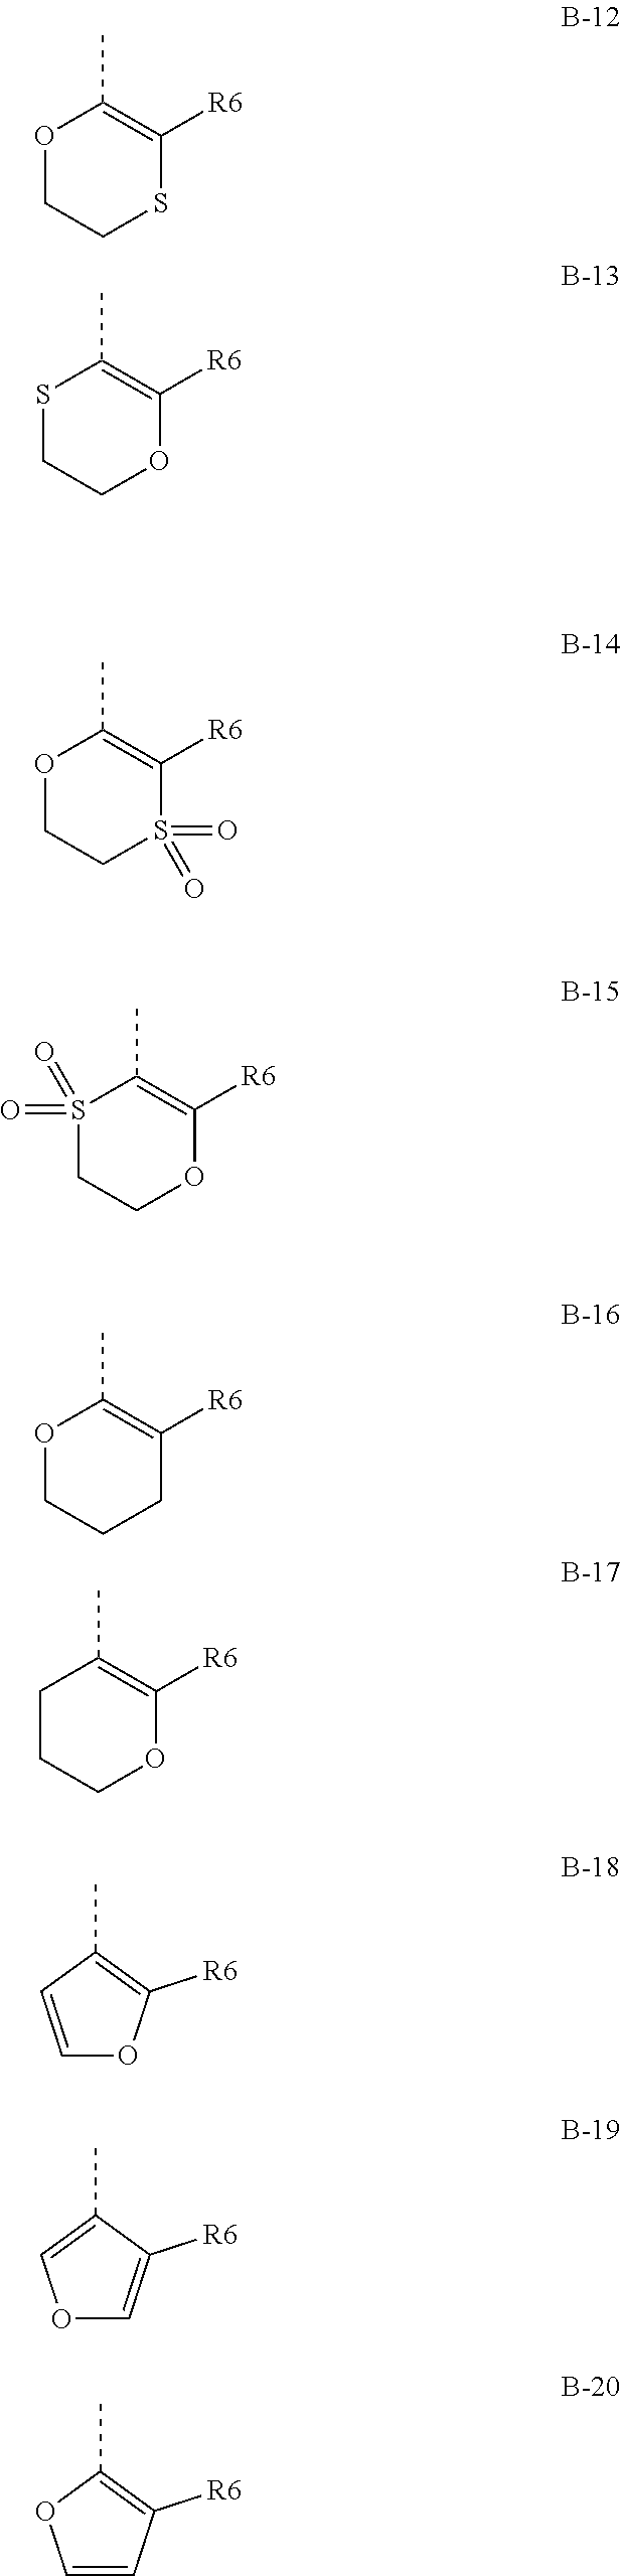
O1CCSC([R6])=C1C.S1CCOC([R6])=C1C.O1CCS(=O)(=O)C([R6])=C1C.S1(=O)(=O)CCOC([R6])=C1C.O1CCCC([R6])=C1C.C1CCOC([R6])=C1C.C1=CC(C)=C([R6])O1.O1C=C([R6])C(C)=C1.C1=CC([R6])=C(C)O1
